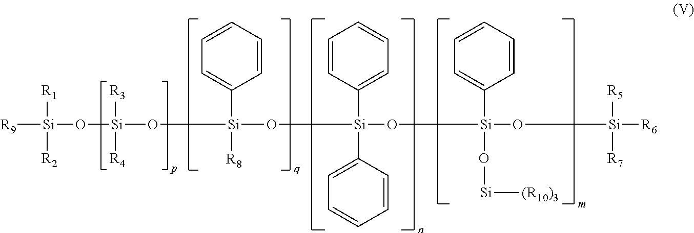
[R9][Si]([R1])([R2])O[Si]([R3])([R4])O[Si](O[Si](C1=CC=CC=C1)(C1=CC=CC=C1)O[Si](C1=CC=CC=C1)(O[Si][(R10)3])O[Si]([R5])([R7])[R6])(C1=CC=CC=C1)[R8]
